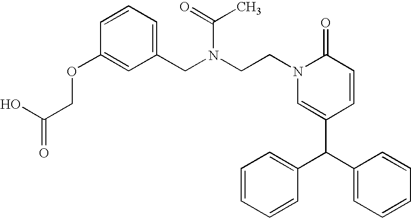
C1(C(C2=CC=CC=C2)C2=CC=CC=C2)=CN(CCN(CC2=CC=CC(OCC(=O)O)=C2)C(=O)C)C(=O)C=C1
